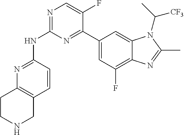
N1=C(NC2=NC=C(F)C(C3=CC(F)=C4C(=C3)N(C(C)[CF3])C(C)=N4)=N2)C=CC2=C1CCNC2
